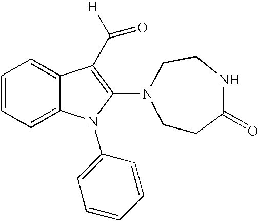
C1=CC=C2C(=C1)C(C([H])=O)=C(N1CCC(=O)NCC1)N2C1=CC=CC=C1
